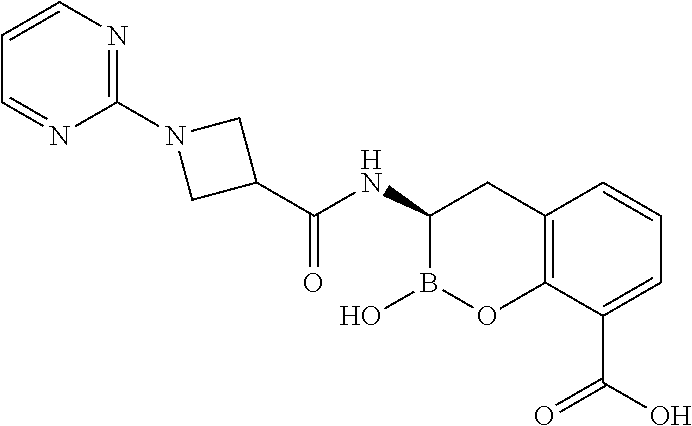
C12=C(C(C(O)=O)=CC=C1)OB(O)C(NC(=O)C1CN(C3=NC=CC=N3)C1)C2
